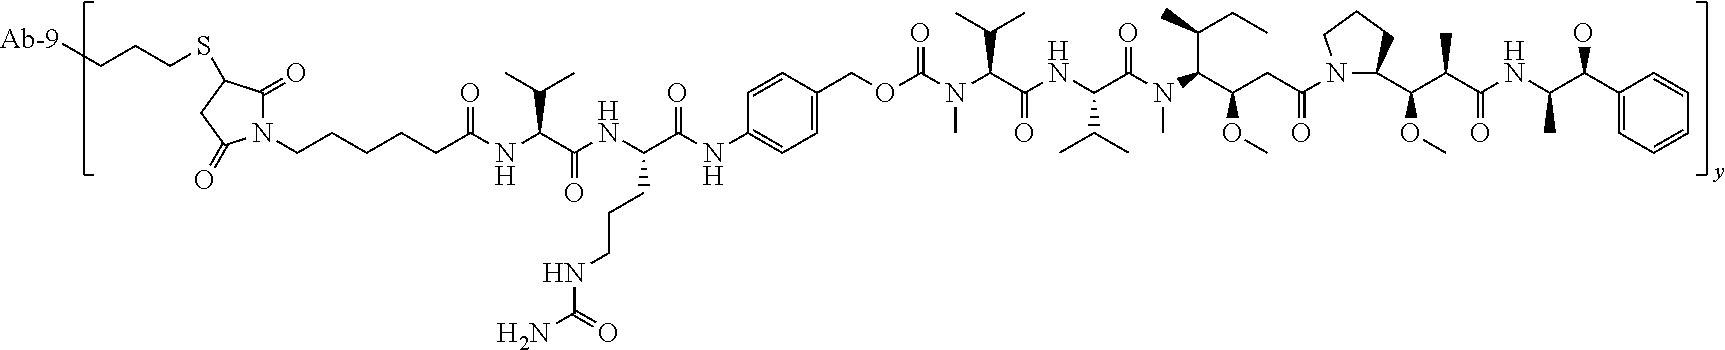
N1(CCCCCC(NC(C(NC(C(NC2=CC=C(COC(N(C(C(NC(C(N(C(C(CC(N3C(C(C(C(NC(C)C(C4=CC=CC=C4)O)=O)C)OC)CCC3)=O)OC)C(C)CC)C)=O)C(C)C)=O)C(C)C)C)=O)C=C2)=O)CCCNC(N)=O)=O)C(C)C)=O)C(=O)C(SCCC[Ab-9])CC1=O
